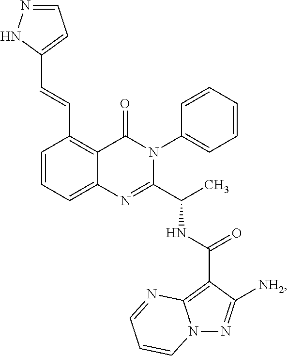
C1=CC=C2C(=C1C=CC1=CC=NN1)C(=O)N(C1=CC=CC=C1)C(C(C)NC(C1=C3N(N=C1[NH2])C=CC=N3)=O)=N2
